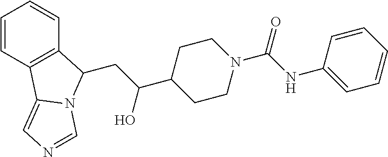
C1=CC2=C(C=C1)C(CC(C1CCN(C(=O)NC3=CC=CC=C3)CC1)O)N1C2=CN=C1
